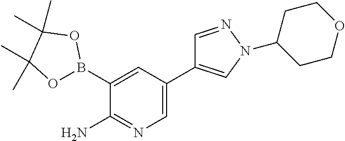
C1(C2=CN(C3CCOCC3)N=C2)=CN=C(N)C(B2OC(C)(C)C(C)(C)O2)=C1
